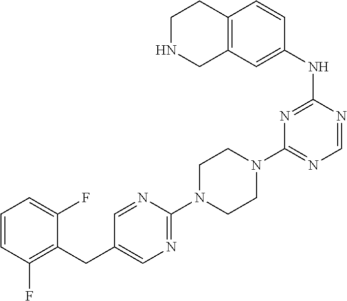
C1(N2CCN(C3=NC=C(CC4=C(F)C=CC=C4F)C=N3)CC2)=NC=NC(NC2=CC3=C(C=C2)CCNC3)=N1
